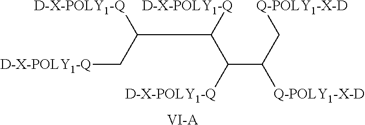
C(C([D-X-POLY1-Q])C([D-X-POLY1-Q])C(C[Q-POLY1-X-D])[Q-POLY1-X-D])(C[D-X-POLY1-Q])[D-X-POLY1-Q].[VI-A]
